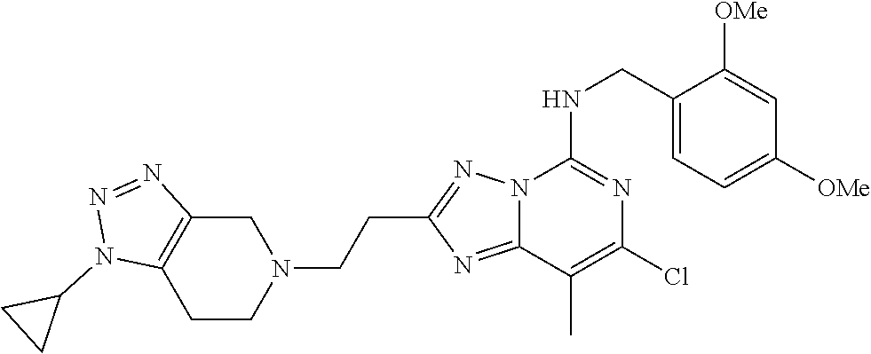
C1(CNC2=NC(Cl)=C(C)C3=NC(CCN4CC5=C(CC4)N(C4CC4)N=N5)=NN23)=CC=C([OMe])C=C1[OMe]
